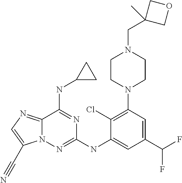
C12=NC=C(C#N)N1N=C(NC1=CC(C(F)F)=CC(N3CCN(CC4(C)COC4)CC3)=C1Cl)N=C2NC1CC1
